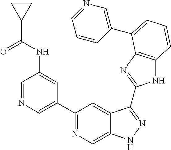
C1=NC=C(C2=NC=C3C(=C2)C(C2=NC4=C(N2)C=CC=C4C2=CN=CC=C2)=NN3)C=C1NC(C1CC1)=O
